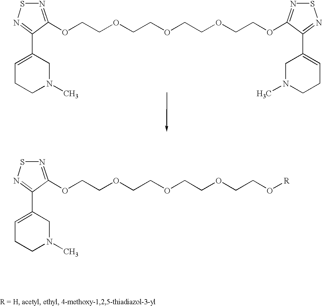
N1=C(OCCOCCOCCOCCOC2=NSN=C2C2=CCCN(C)C2)C(C2=CCCN(C)C2)=NS1.N1=C(OCCOCCOCCOCCO[R])C(C2=CCCN(C)C2)=NS1
